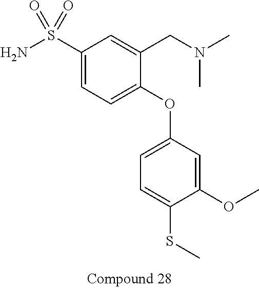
C1(S(N)(=O)=O)=CC=C(OC2=CC=C(SC)C(OC)=C2)C(CN(C)C)=C1
